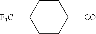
C1([CO])CCC([CF3])CC1
